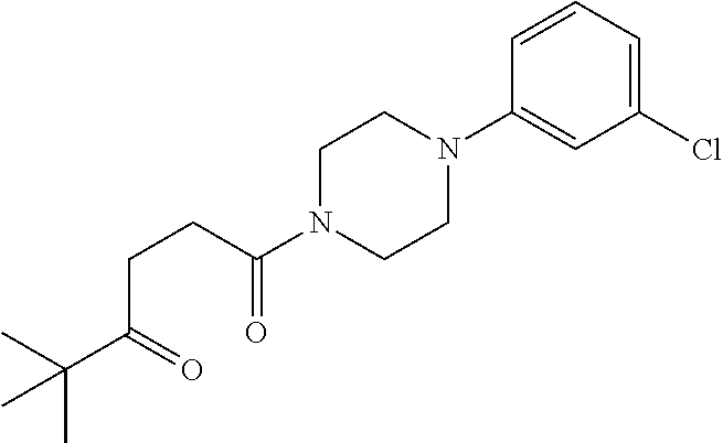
C1=CC(N2CCN(C(=O)CCC(C(C)(C)C)=O)CC2)=CC(Cl)=C1
